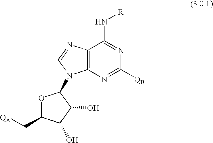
O1C(C[QA])C(O)C(O)C1N1C2=C(C(N[R])=NC([QB])=N2)N=C1
